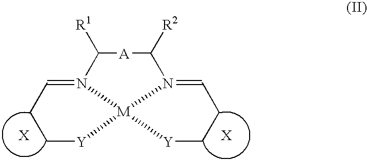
C1([R1])[A]C([R2])N2=CCC[Y][M]23N1=CCC[Y]3
